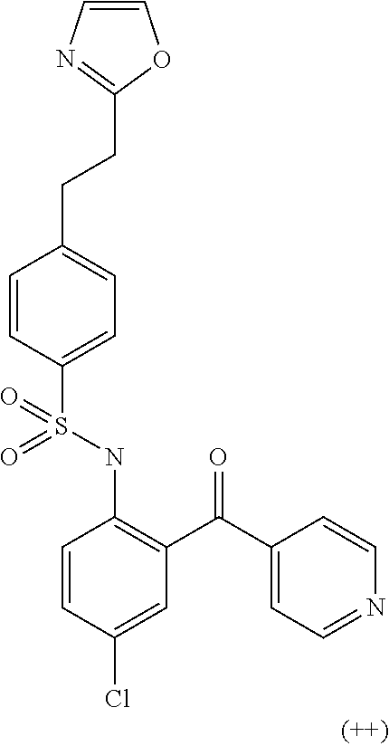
C1=CC(S(NC2=C(C(C3=CC=NC=C3)=O)C=C(Cl)C=C2)(=O)=O)=CC=C1CCC1=NC=CO1
